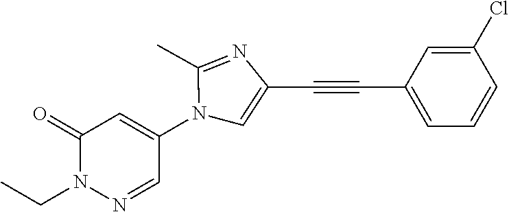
C1(=O)N(CC)N=CC(N2C=C(C#CC3=CC=CC(Cl)=C3)N=C2C)=C1
